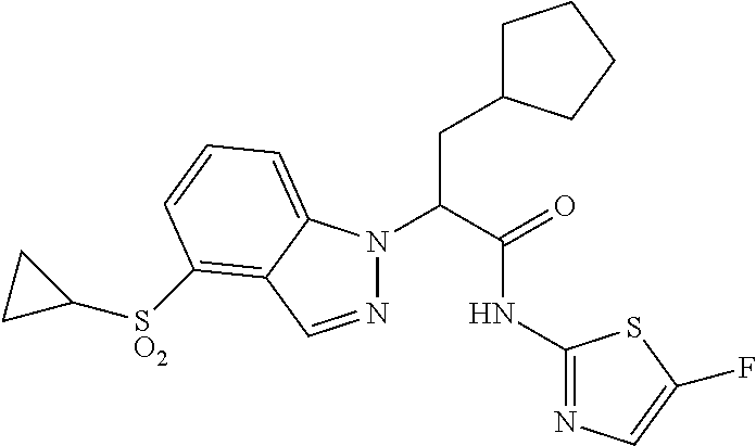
N1(C(C(=O)NC2=NC=C(F)S2)CC2CCCC2)N=CC2=C([SO2]C3CC3)C=CC=C12
